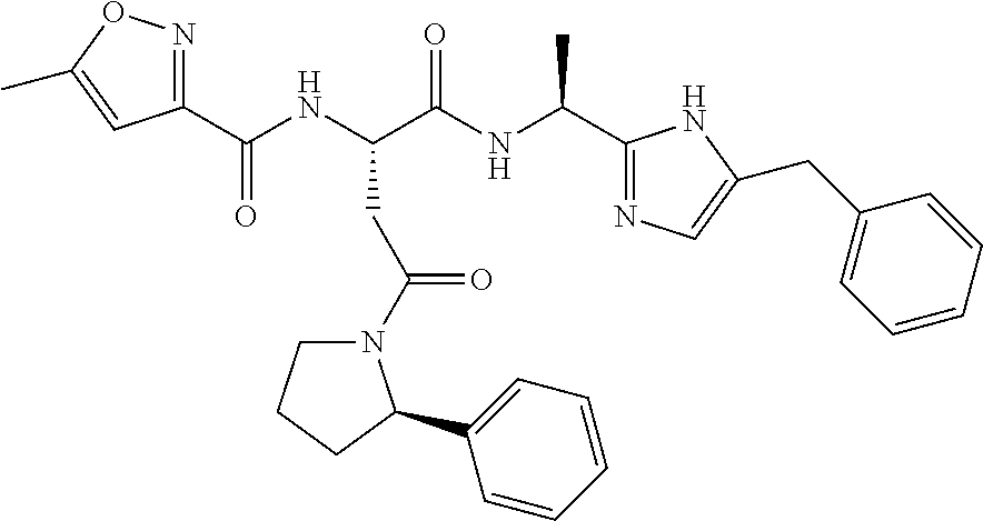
C1(C(NC(C(NC(C2=NOC(C)=C2)=O)CC(N2CCCC2C2=CC=CC=C2)=O)=O)C)=NC=C(CC2=CC=CC=C2)N1
